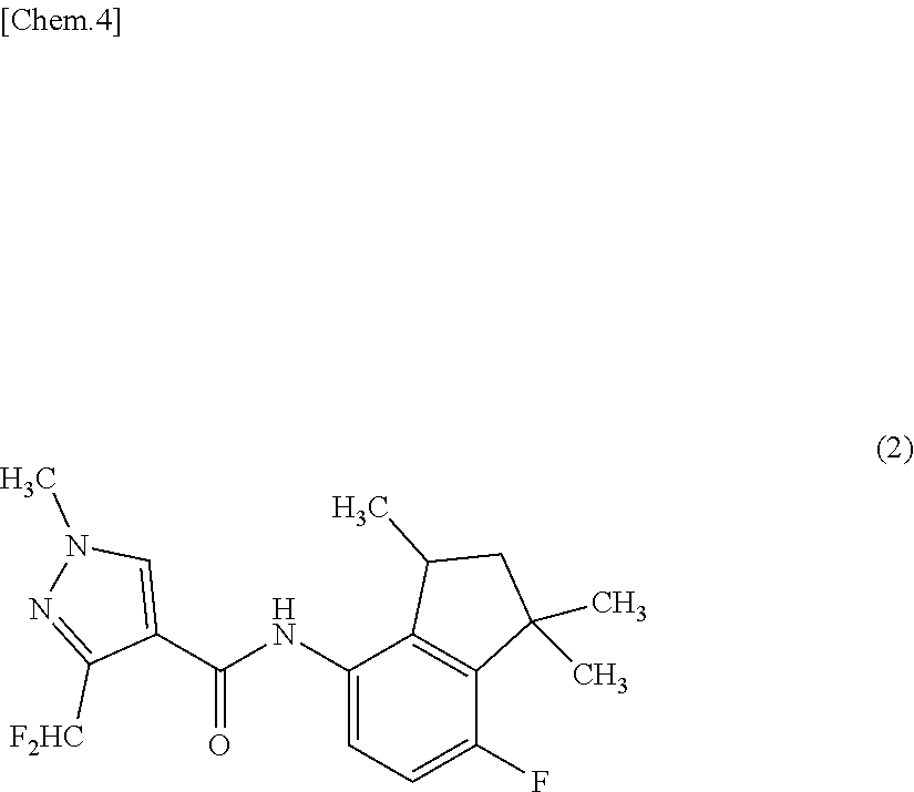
C1(NC(C2=CN(C)N=C2[F2HC])=O)=CC=C(F)C2=C1C(C)CC2(C)C
